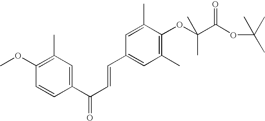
C1=CC(C(C=CC2=CC(C)=C(OC(C(=O)OC(C)(C)C)(C)C)C(C)=C2)=O)=CC(C)=C1OC
